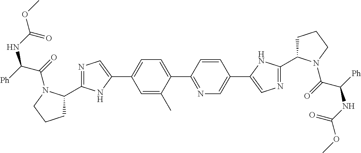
C1(C2=NC=C(C3=CN=C(C4CCCN4C(C([Ph])NC(OC)=O)=O)N3)C=C2)=CC=C(C2=CN=C(C3CCCN3C(=O)C([Ph])NC(=O)OC)N2)C=C1C
